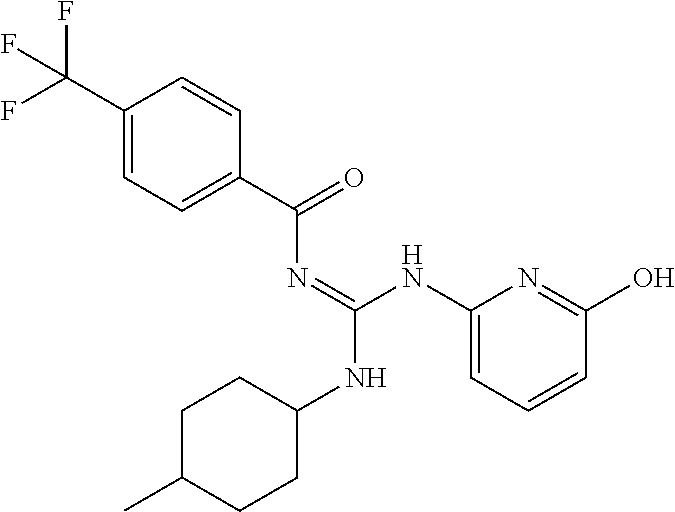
C1(C(F)(F)F)=CC=C(C(=O)N=C(NC2CCC(C)CC2)NC2=CC=CC(O)=N2)C=C1
